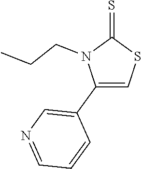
C1(C2=CN=CC=C2)=CSC(=S)N1CCC
